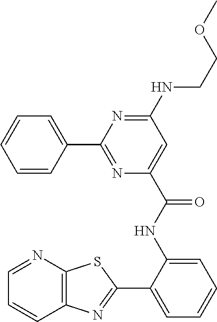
N(C1=NC(C2=CC=CC=C2)=NC(C(NC2=CC=CC=C2C2=NC3=C(N=CC=C3)S2)=O)=C1)CCOC
